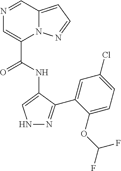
N1N=C(C2=CC(Cl)=CC=C2OC(F)F)C(NC(C2=CN=CC3=CC=NN23)=O)=C1
